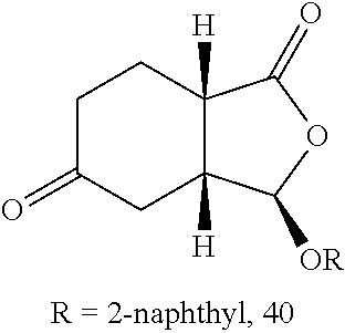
C12([H])C([H])(C([OR])OC1=O)CC(=O)CC2
